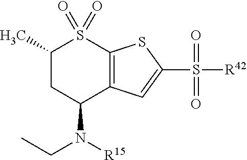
C1(C)CC(N([R15])CC)C2=C(S1(=O)=O)SC(S([R42])(=O)=O)=C2
